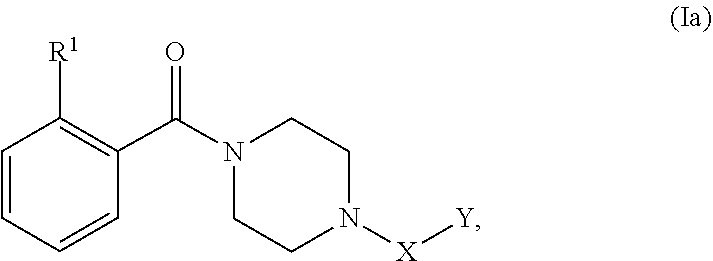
C1=CC=CC(C(N2CCN([X][Y])CC2)=O)=C1[R1]
